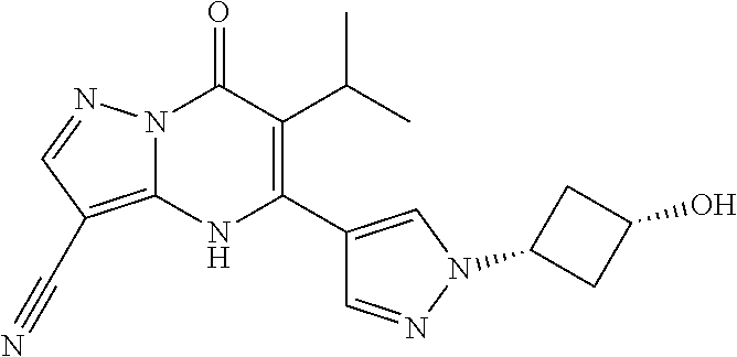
N12C(=C(C#N)C=N1)NC(C1=CN(C3CC(O)C3)N=C1)=C(C(C)C)C2=O
